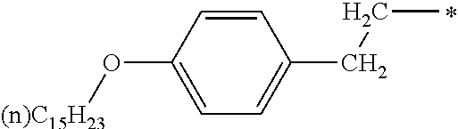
C1=CC(O[(n)C15H23])=CC=C1CCC
